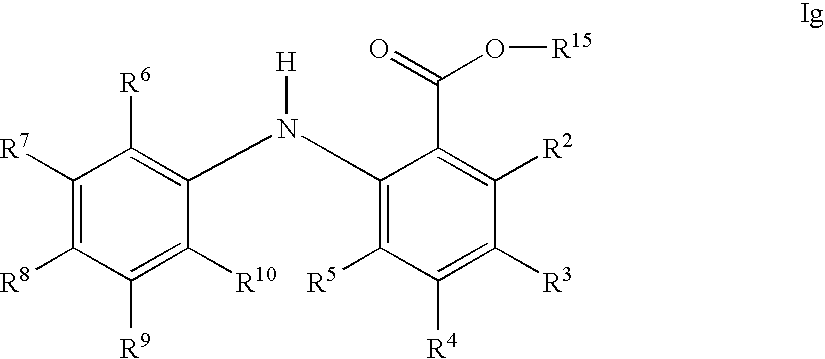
C1([R7])=C([R8])C([R9])=C([R10])C(N(C2=C([R5])C([R4])=C([R3])C([R2])=C2C(=O)O[R15])[H])=C1[R6]
